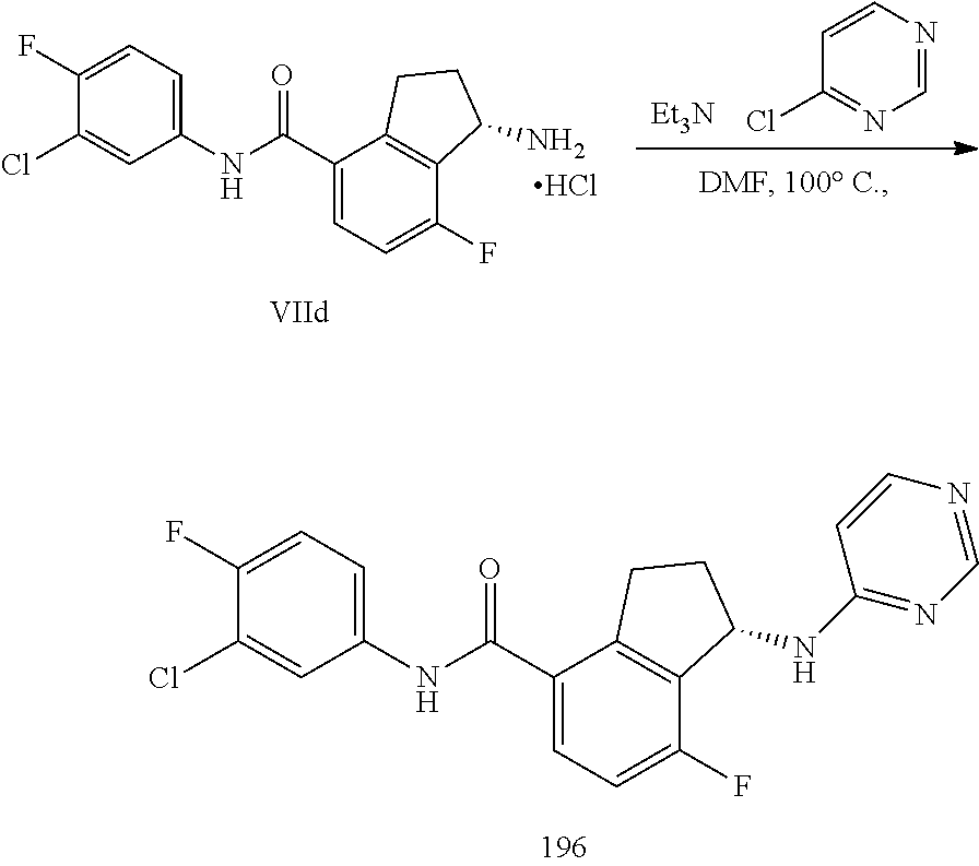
C1(Cl)=CC(NC(C2=CC=C(F)C3=C2CCC3NC2=NC=NC=C2)=O)=CC=C1F.ClC1=NC=NC=C1.[Et3N].C1(Cl)=CC(NC(C2=CC=C(F)C3=C2CCC3N)=O)=CC=C1F.Cl
